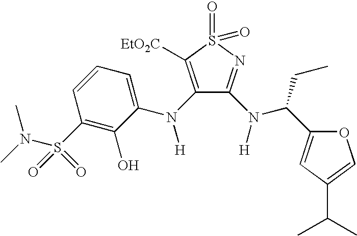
N(S(C1=C(O)C(N([H])C2=C([EtO2C])S(=O)(=O)N=C2N(C(CC)C2=CC(C(C)C)=CO2)[H])=CC=C1)(=O)=O)(C)C
